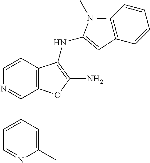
C1=CC2=C(C(C3=CC=NC(C)=C3)=N1)OC(N)=C2NC1=CC2=C(C=CC=C2)N1C
